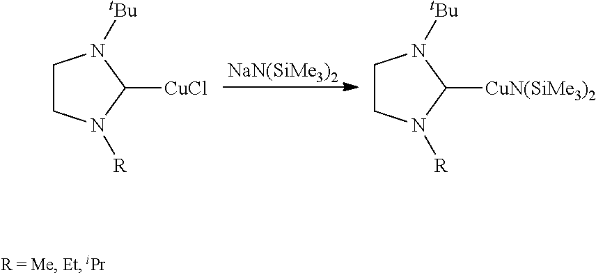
C1CN([R])C([CuN(SiMe3)2])N1[tBu].C1CN([R])C([CuCl])N1[tBu].[NaN(SiMe3)2]
